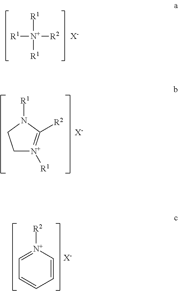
[R1][N+]([R2])([R1])[R1].[X-].C1[N+]([R1])=C([R2])N([R1])C1.[X-].[N+]1([R2])=CC=CC=C1.[X-]
